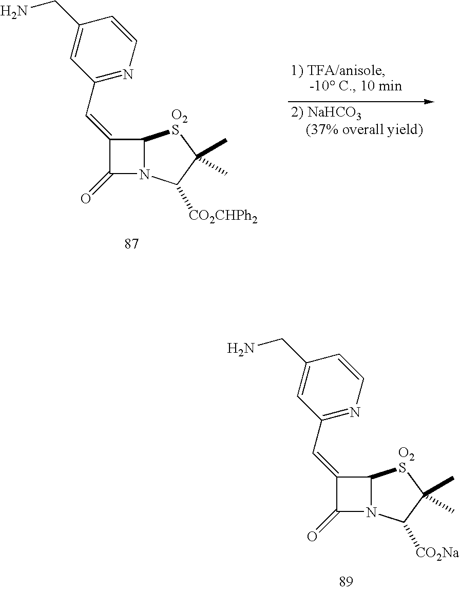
C1(=CC2=NC=CC(CN)=C2)C(=O)N2C1[O2S]C(C)(C)C2[CO2Na].C1(=CC2=NC=CC(CN)=C2)C(=O)N2C1[O2S]C(C)(C)C2[CO2CHPh2]
